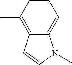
CC1=C2C(=CC=C1)N(C)C=C2
